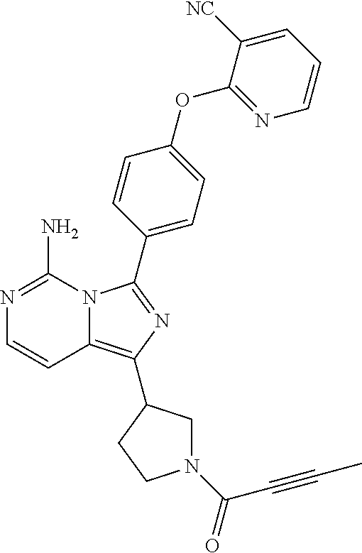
N1=C(N)N2C(=C(C3CN(C(=O)C#CC)CC3)N=C2C2=CC=C(OC3=NC=CC=C3[NC])C=C2)C=C1
